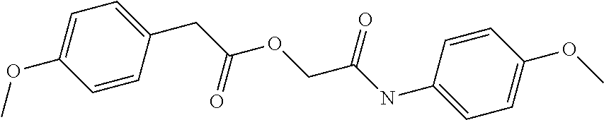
C(C(OCC(NC1=CC=C(OC)C=C1)=O)=O)C1=CC=C(OC)C=C1
